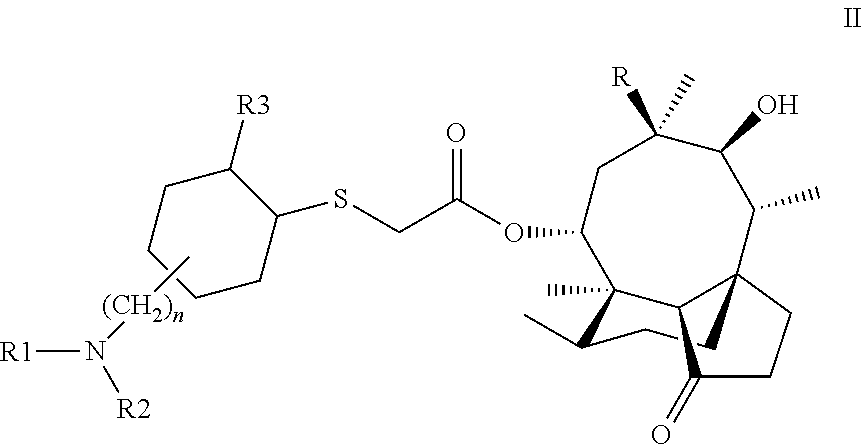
C(C(OC1CC([R])(C)C(O)C(C)C23CCC(C)C1(C)C2C(=O)CC3)=O)SC1CCCCC1[R3].[(CH2)n](C)N([R1])[R2]
